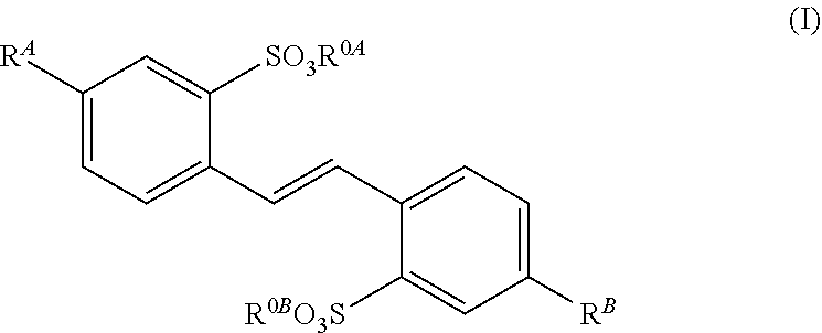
C1(C=CC2=CC=C([RA])C=C2[SO3R0A])=CC=C([RB])C=C1[R0BO3S]
